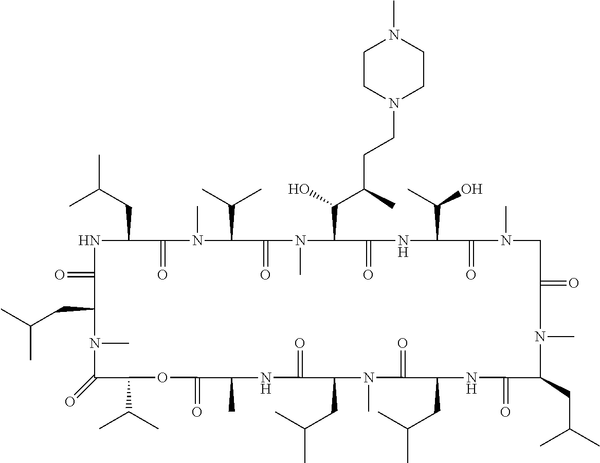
N1C(=O)C(CC(C)C)N(C)C(=O)C(C(C)C)OC(=O)C(C)NC(=O)C(CC(C)C)N(C)C(=O)C(CC(C)C)NC(=O)C(CC(C)C)N(C)C(=O)CN(C)C(=O)C(C(C)O)NC(=O)C(C(O)C(CCN2CCN(C)CC2)C)N(C)C(=O)C(C(C)C)N(C)C(=O)C1CC(C)C
